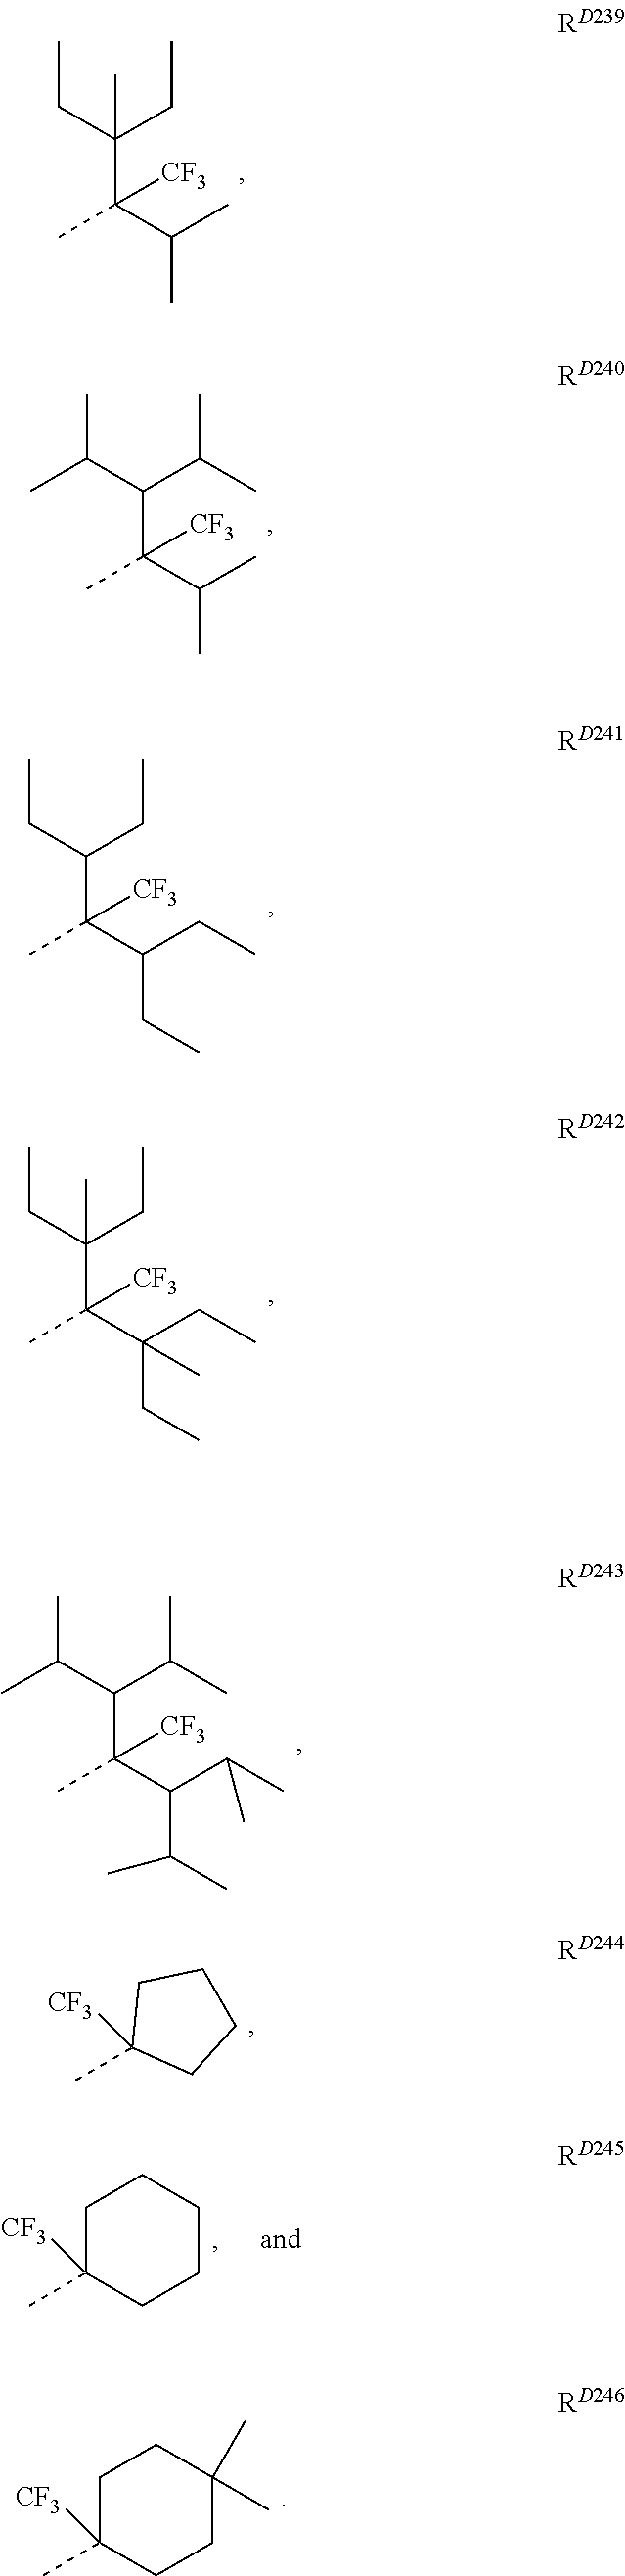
CC(C(C)C)([CF3])C(CC)(CC)C.CC(C(C)C)([CF3])C(C(C)C)C(C)C.CC(C(CC)CC)([CF3])C(CC)CC.CC(C(CC)(CC)C)([CF3])C(CC)(CC)C.CC(C(C(C)C)C(C)C)([CF3])C(C(C)C)C(C)C.CC1([CF3])CCCC1.CC1([CF3])CCC(C)(C)CC1.CC1([CF3])CCCCC1
